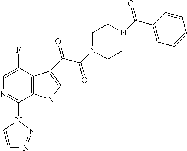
C1=C(F)C2=C(C(N3C=CN=N3)=N1)NC=C2C(=O)C(N1CCN(C(C2=CC=CC=C2)=O)CC1)=O
